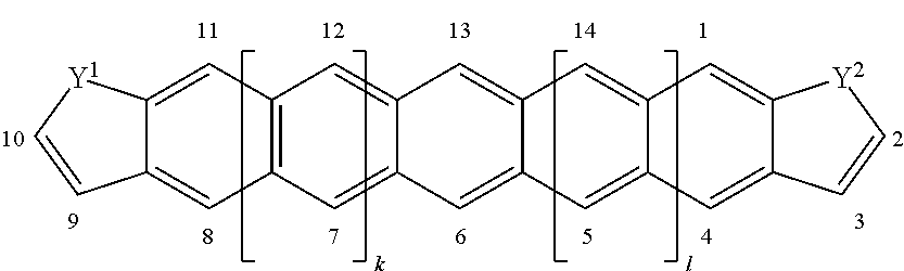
C12=C(C=C3C(=C1)C=C1C(=C3)C=C3C(=C1)C=C1C(=C3)C=C[Y2]1)C=C1C(=C2)[Y1]C=C1
